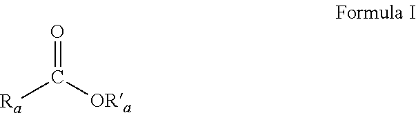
[Ra]C([ORa])=O
